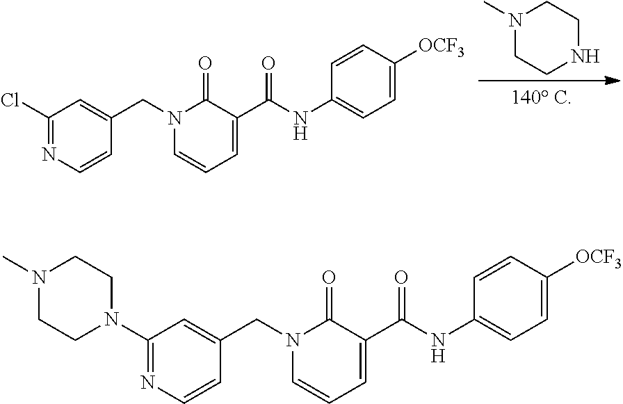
N1(CC2=CC(Cl)=NC=C2)C=CC=C(C(NC2=CC=C([OCF3])C=C2)=O)C1=O.N1(C)CCNCC1.N1(CC2=CC(N3CCN(C)CC3)=NC=C2)C=CC=C(C(NC2=CC=C([OCF3])C=C2)=O)C1=O
